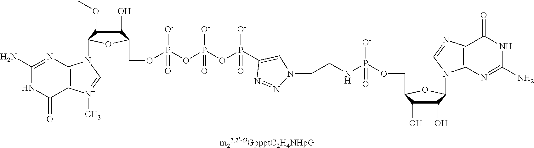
C1(O)C(O)C(COP([O-])(=O)NCCN2N=NC(P(OP(OP([O-])(OCC3C(O)C(OC)C(N4C5=C([N+](C)=C4)C(=O)NC(N)=N5)O3)=O)([O-])=O)([O-])=O)=C2)OC1N1C2=C(N=C1)C(=O)NC(N)=N2
